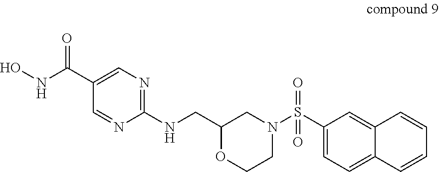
C1(S(N2CC(CNC3=NC=C(C(NO)=O)C=N3)OCC2)(=O)=O)=CC=C2C(=C1)C=CC=C2
